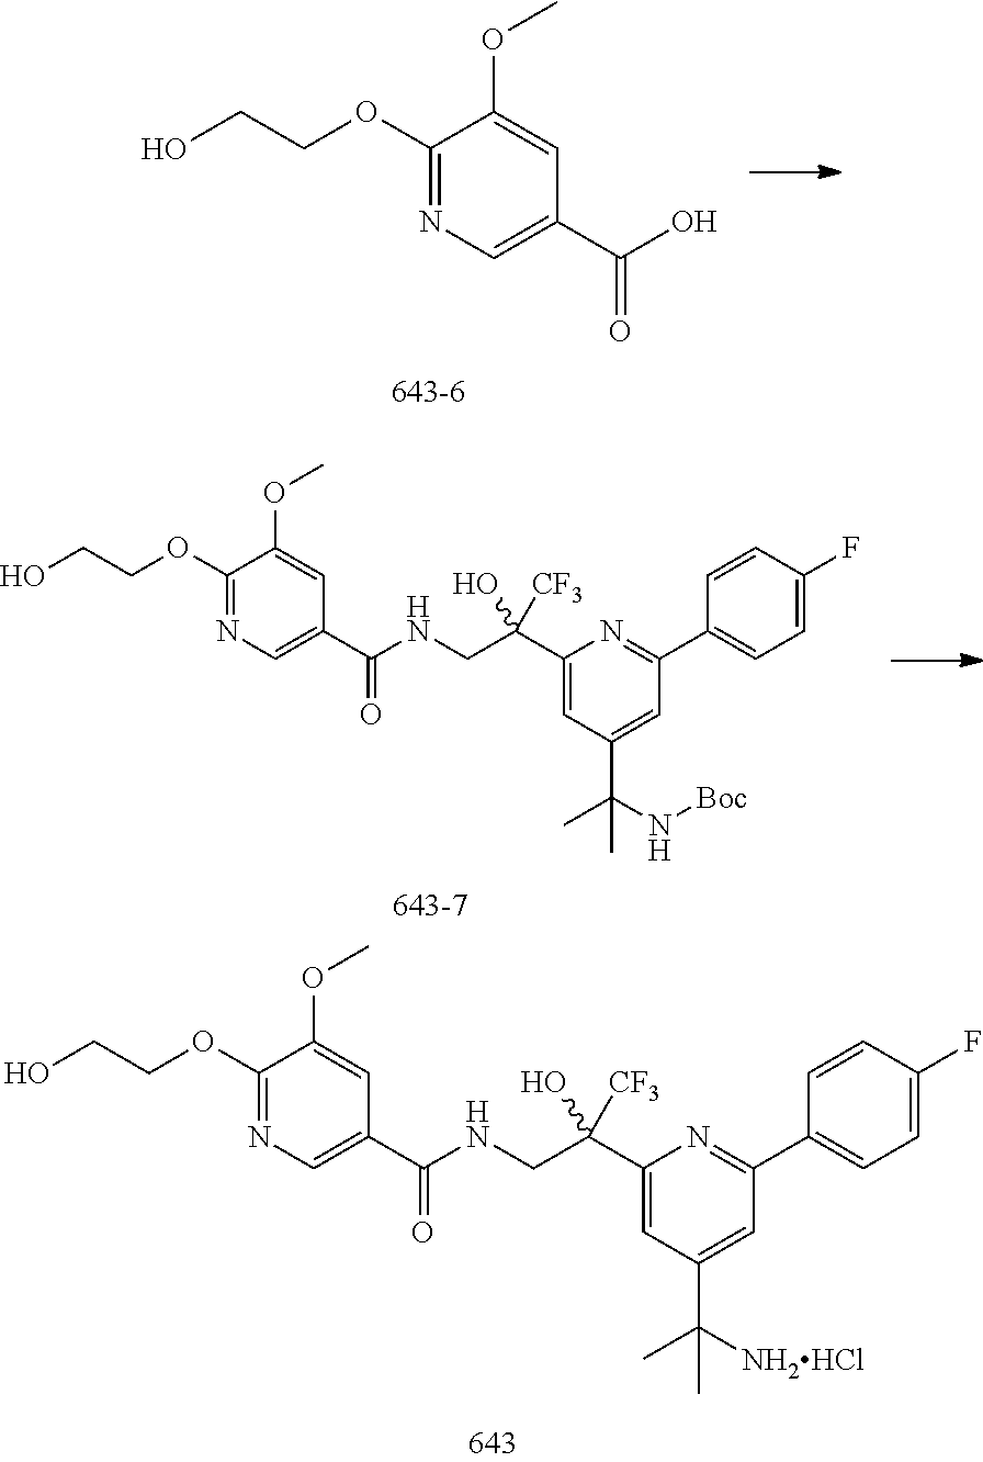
C1(OCCO)=NC=C(C(=O)O)C=C1OC.C1(C(O)(CNC(=O)C2=CN=C(OCCO)C(OC)=C2)[CF3])=CC(C(C)(N[Boc])C)=CC(C2=CC=C(F)C=C2)=N1.C1(C(O)(CNC(=O)C2=CN=C(OCCO)C(OC)=C2)[CF3])=CC(C(C)([NH2HCl])C)=CC(C2=CC=C(F)C=C2)=N1
